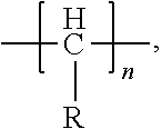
CC(C)[R]
